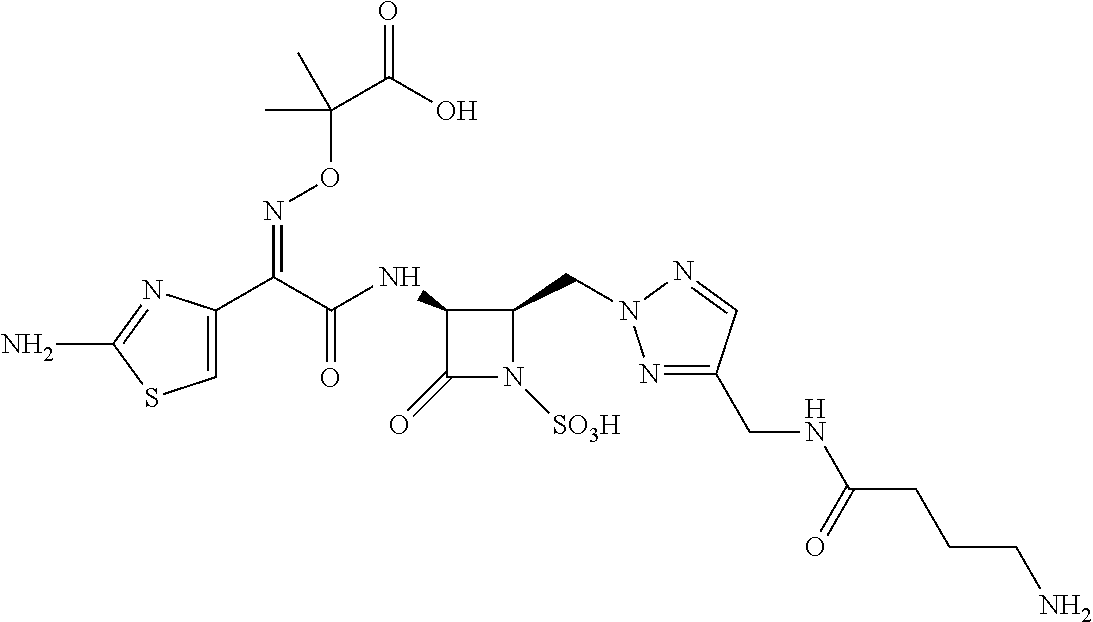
C1=C(C(C(NC2C(=O)N([SO3H])C2CN2N=C(CNC(CCCN)=O)C=N2)=O)=NOC(C(=O)O)(C)C)N=C(N)S1
